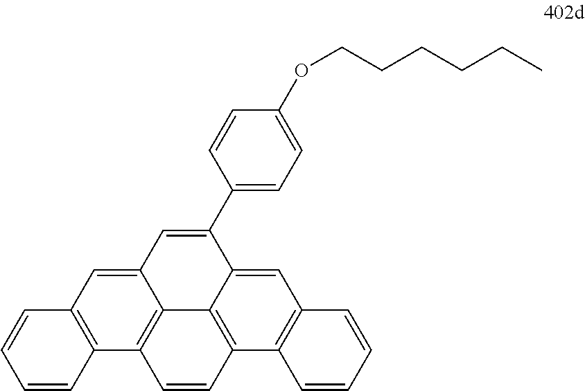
C1=CC2=C(C=C1)C=C1C3=C2C=CC2=C3C(=CC3=C2C=CC=C3)C(C2=CC=C(OCCCCCC)C=C2)=C1
